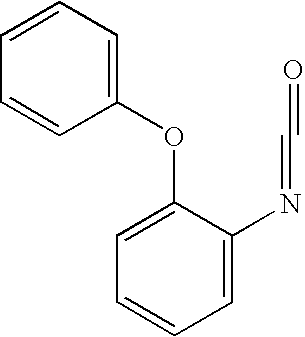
C1(OC2=CC=CC=C2N=C=O)=CC=CC=C1
